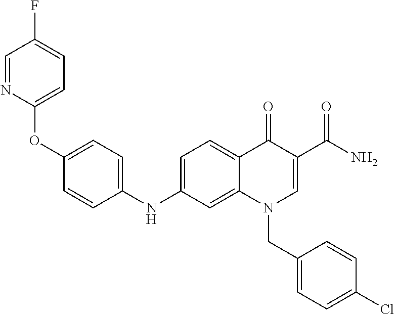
C1(OC2=CC=C(NC3=CC=C4C(=C3)N(CC3=CC=C(Cl)C=C3)C=C(C(N)=O)C4=O)C=C2)=CC=C(F)C=N1
